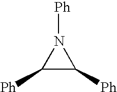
C1([Ph])C([Ph])N1[Ph]
